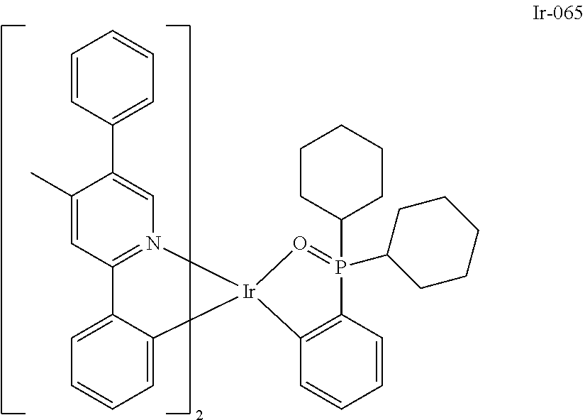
C1(C)=CC2=N(C=C1C1=CC=CC=C1)[Ir]1(C3=CC=CC=C23)C2=C(C=CC=C2)P(C2CCCCC2)(C2CCCCC2)=O1
